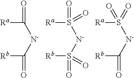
C([Ra])([N-]C([Rb])=O)=O.S([Ra])([N-]S([Rb])(=O)=O)(=O)=O.S([Ra])([N-]C([Rb])=O)(=O)=O
